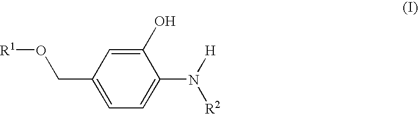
C1=C(CO[R1])C=C(O)C(N([H])[R2])=C1
